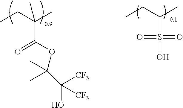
CCC(C)(C)C(=O)OC(C([CF3])(O)[CF3])(C)C.CCC(C)S(O)(=O)=O
